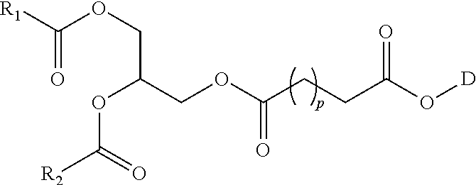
[R1]C(OCC(OC([R2])=O)COC(CCC(O[D])=O)=O)=O
